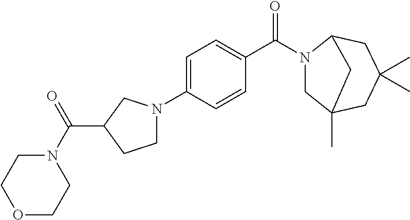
C1=C(N2CCC(C(=O)N3CCOCC3)C2)C=CC(C(=O)N2CC3(C)CC(C)(C)CC2C3)=C1
